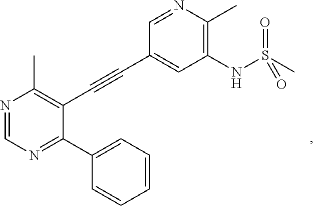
N1=CN=C(C2=CC=CC=C2)C(C#CC2=CC(NS(=O)(=O)C)=C(C)N=C2)=C1C
